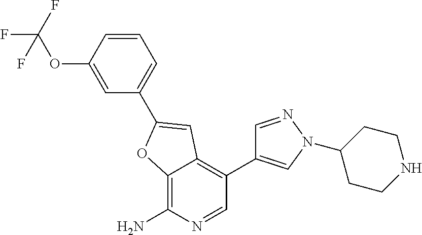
C1=C(OC(F)(F)F)C=CC=C1C1=CC2=C(C3=CN(C4CCNCC4)N=C3)C=NC(N)=C2O1
